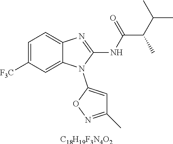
[C18H19F3N4O2].C1=C([F3C])C=C2C(=C1)N=C(NC(C(C(C)C)C)=O)N2C1=CC(C)=NO1
